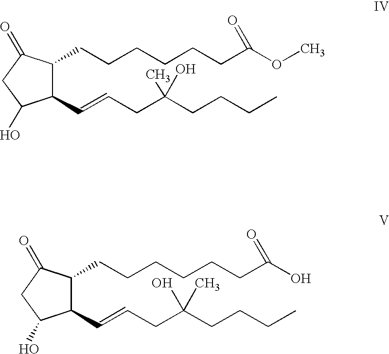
C1(C=CCC(CCCC)(C)O)C(CCCCCCC(OC)=O)C(=O)CC1O.C1(C=CCC(CCCC)(C)O)C(CCCCCCC(O)=O)C(=O)CC1O
